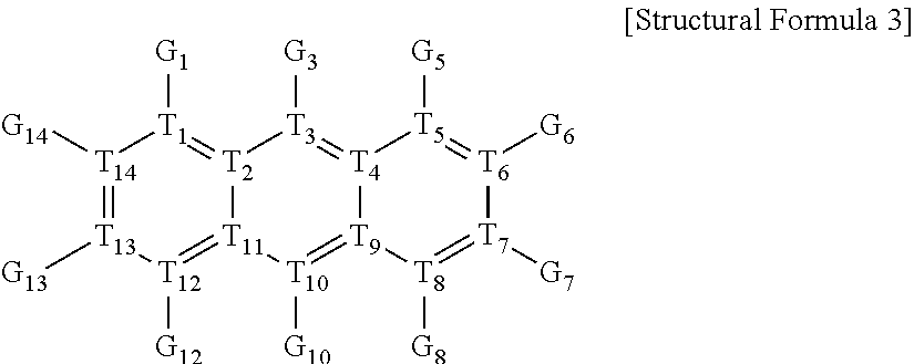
[T14]1([G14])=[T13]([G13])[T12]([G12])=[T11]2[T2](=[T1]1[G1])[T3]([G3])=[T4]1[T9](=[T10]2[G10])[T8]([G8])=[T7]([G7])[T6]([G6])=[T5]1[G5]
